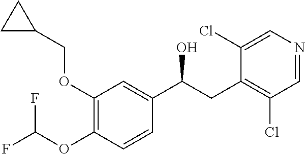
C1(OCC2CC2)=C(OC(F)F)C=CC(C(CC2=C(Cl)C=NC=C2Cl)O)=C1
